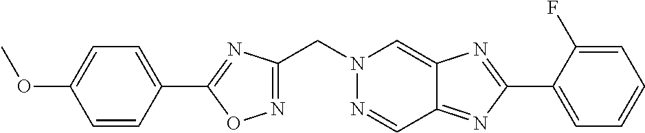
C(N1N=CC2=NC(C3=CC=CC=C3F)=NC2=C1)C1=NOC(C2=CC=C(OC)C=C2)=N1
